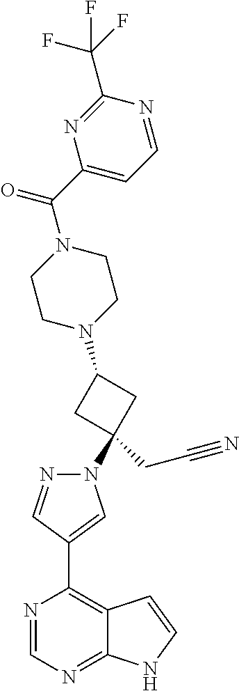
N1(C2(CC#N)CC(N3CCN(C(C4=CC=NC(C(F)(F)F)=N4)=O)CC3)C2)N=CC(C2=C3C(=NC=N2)NC=C3)=C1
